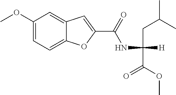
C1(OC)=CC=C2C(=C1)C=C(C(=O)NC(CC(C)C)(C(OC)=O)[H])O2
